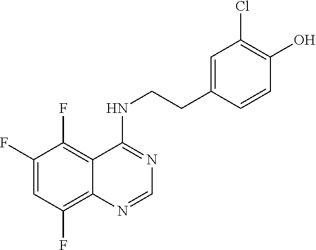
C1(F)=CC(F)=C2C(=C1F)C(NCCC1=CC(Cl)=C(O)C=C1)=NC=N2
